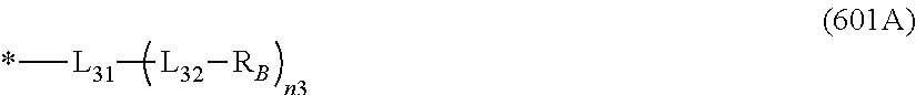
*[L31][L32][RB]
